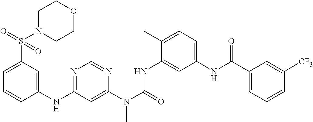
C1(NC2=NC=NC(N(C(=O)NC3=CC(NC(C4=CC=CC([CF3])=C4)=O)=CC=C3C)C)=C2)=CC(S(N2CCOCC2)(=O)=O)=CC=C1
